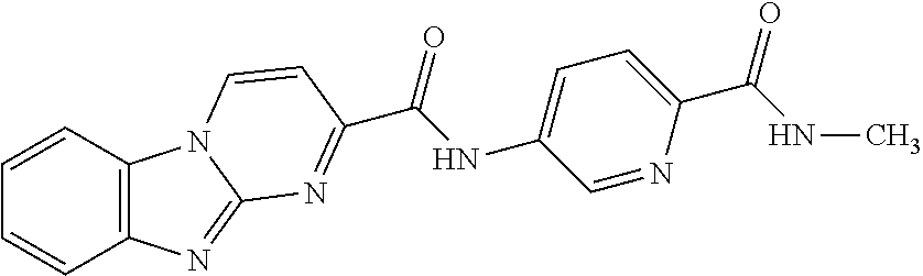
C12=C(C=CC=C1)N1C(=N2)N=C(C(NC2=CC=C(C(NC)=O)N=C2)=O)C=C1
